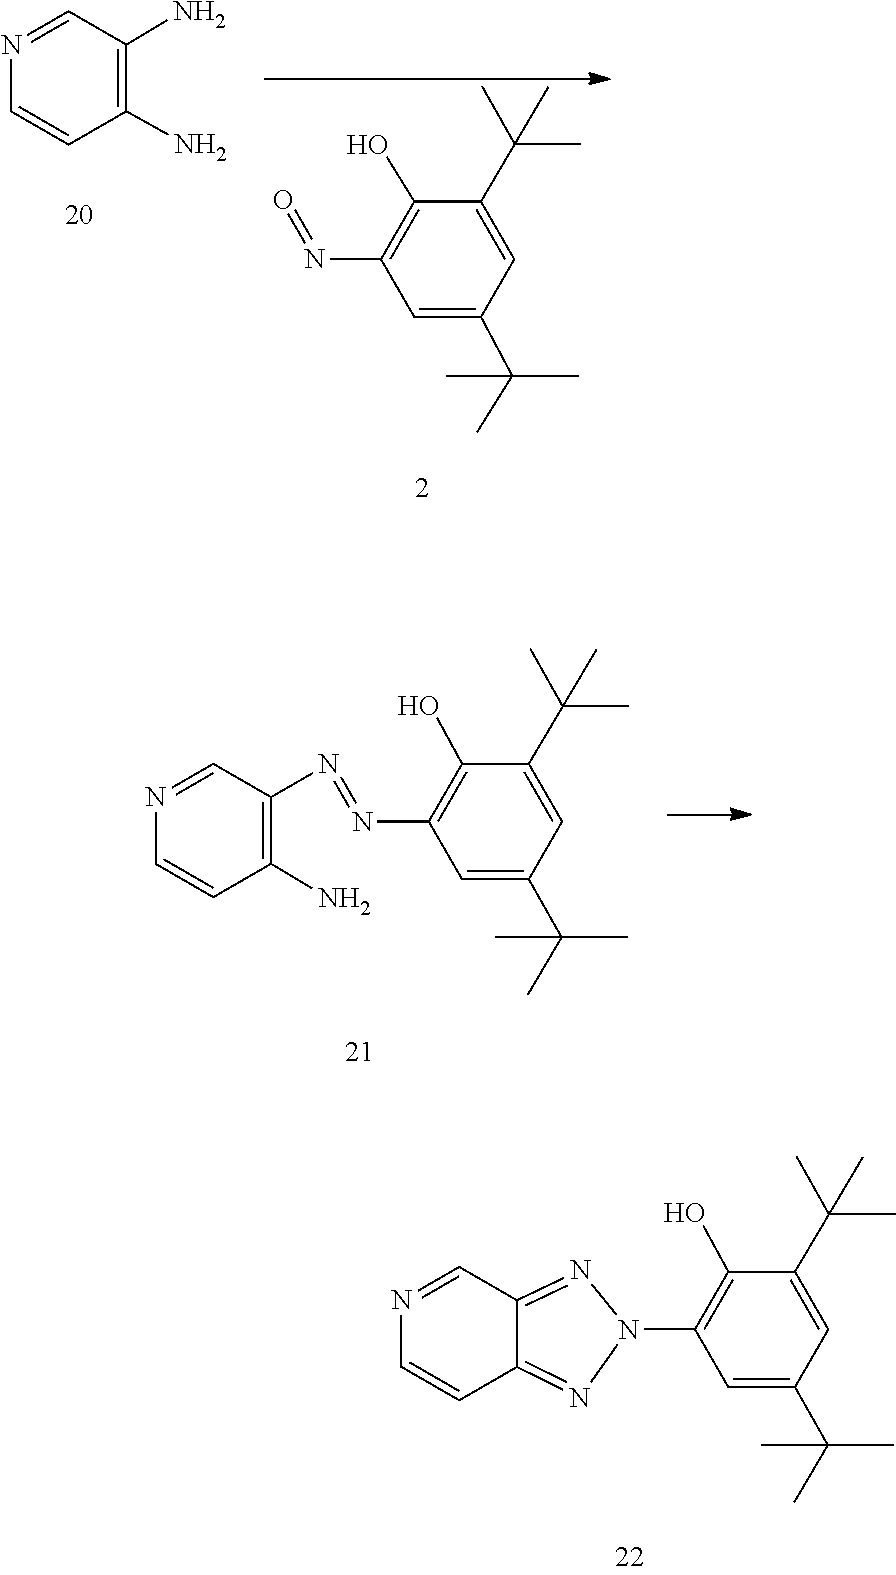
N(C1=C(O)C(C(C)(C)C)=CC(C(C)(C)C)=C1)=O.N1=CC(N)=C(N)C=C1.C1(C(C)(C)C)=CC(N=NC2=C(N)C=CN=C2)=C(O)C(C(C)(C)C)=C1.C1(C(C)(C)C)=CC(N2N=C3C=NC=CC3=N2)=C(O)C(C(C)(C)C)=C1
